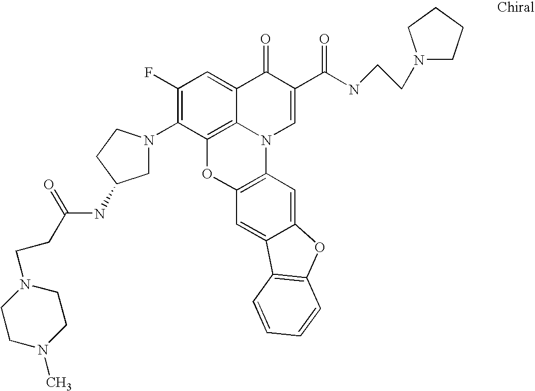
C1(F)=C(N2CC(NC(CCN3CCN(C)CC3)=O)CC2)C2=C3C(=C1)C(=O)C(C(NCCN1CCCC1)=O)=CN3C1=C(O2)C=C2C(=C1)OC1=C2C=CC=C1
